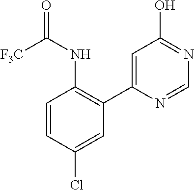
C1=C(C2=C(NC(=O)[F3C])C=CC(Cl)=C2)N=CN=C1O
